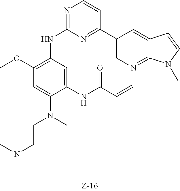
N1=C(NC2=C(OC)C=C(N(C)CCN(C)C)C(NC(C=C)=O)=C2)N=C(C2=CN=C3C(=C2)C=CN3C)C=C1
